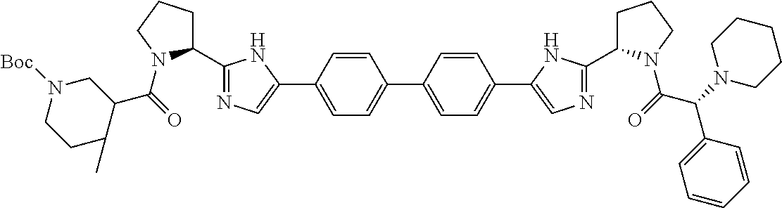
C1=CC(C2=CN=C(C3CCCN3C(=O)C3CN([Boc])CCC3C)N2)=CC=C1C1=CC=C(C2=CN=C(C3CCCN3C(C(C3=CC=CC=C3)N3CCCCC3)=O)N2)C=C1
